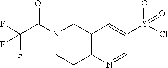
C12=C(N=CC(S(Cl)(=O)=O)=C1)CCN(C(=O)C(F)(F)F)C2
